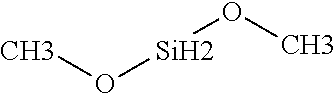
CO[Si]OC
